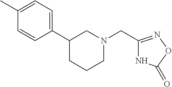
N1C(CN2CCCC(C3=CC=C(C)C=C3)C2)=NOC1=O
